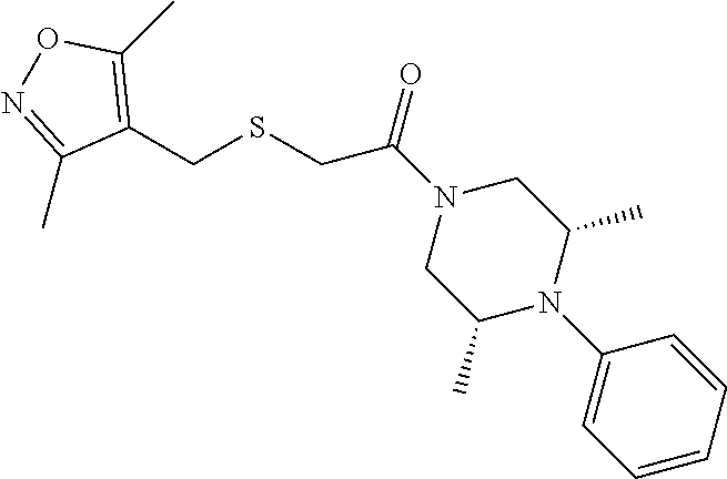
C1(N2C(C)CN(C(CSCC3=C(C)ON=C3C)=O)CC2C)=CC=CC=C1
